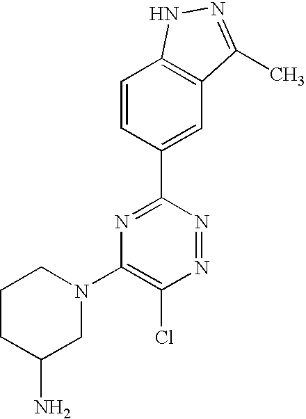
C1=CC(C2=NC(N3CCCC(N)C3)=C(Cl)N=N2)=CC2=C1NN=C2C
